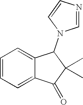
C1=CC=C2C(=C1)C(N1C=NC=C1)C(C)(C)C2=O
